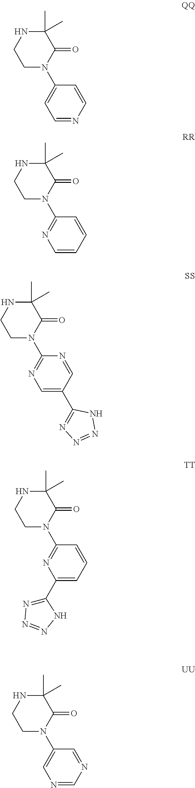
C1(N2C(=O)C(C)(C)NCC2)=CC=NC=C1.C1(N2C(=O)C(C)(C)NCC2)=NC=CC=C1.C1(N2C(=O)C(C)(C)NCC2)=NC=C(C2=NN=NN2)C=N1.C1(N2C(=O)C(C)(C)NCC2)=NC(C2=NN=NN2)=CC=C1.C1(N2C(=O)C(C)(C)NCC2)=CN=CN=C1
